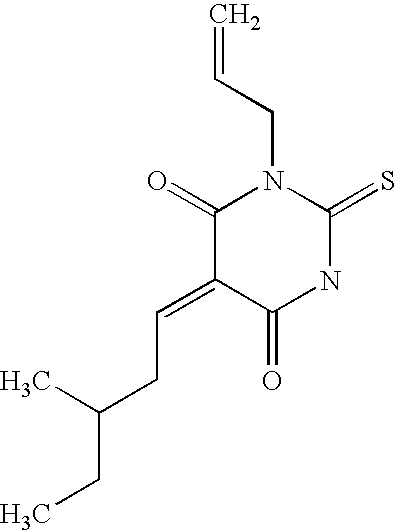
C(C=C1C(=O)N(CC=C)C(=S)NC1=O)C(CC)C
